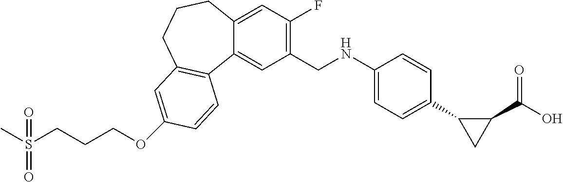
O(C1=CC2=C(C3=CC(CNC4=CC=C(C5CC5C(=O)O)C=C4)=C(F)C=C3CCC2)C=C1)CCCS(C)(=O)=O
